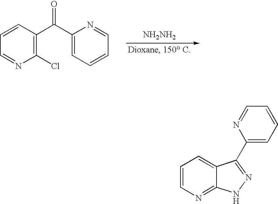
[NH2NH2].C1(Cl)=C(C(C2=CC=CC=N2)=O)C=CC=N1.C1=CN=C2C(=C1)C(C1=CC=CC=N1)=NN2
